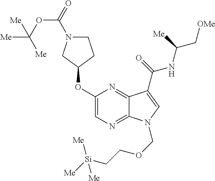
C1(OC2CCN(C(=O)OC([Me])([Me])[Me])C2)=CN=C2C(=N1)C(C(=O)NC(C[OMe])[Me])=CN2COCC[Si]([Me])([Me])[Me]
